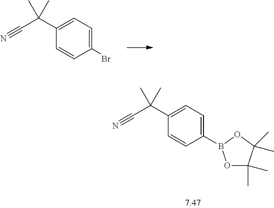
C1(C(C#N)(C)C)=CC=C(B2OC(C)(C)C(C)(C)O2)C=C1.C1(C(C#N)(C)C)=CC=C(Br)C=C1
